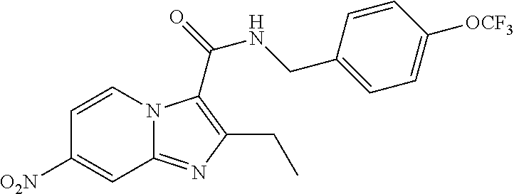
C1=CN2C(=NC(CC)=C2C(NCC2=CC=C([OCF3])C=C2)=O)C=C1[O2N]
